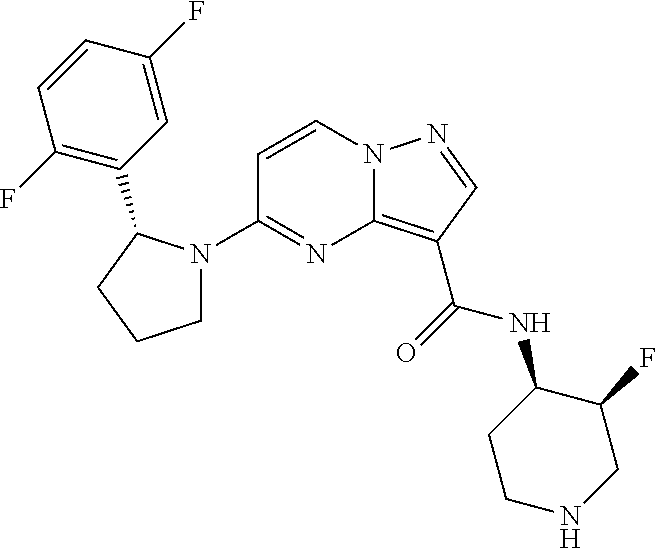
C1=CC(F)=C(C2N(C3=NC4=C(C(NC5C(F)CNCC5)=O)C=NN4C=C3)CCC2)C=C1F
